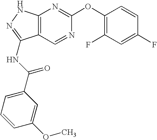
C12=C(NN=C1NC(C1=CC=CC(OC)=C1)=O)N=C(OC1=C(F)C=C(F)C=C1)N=C2
